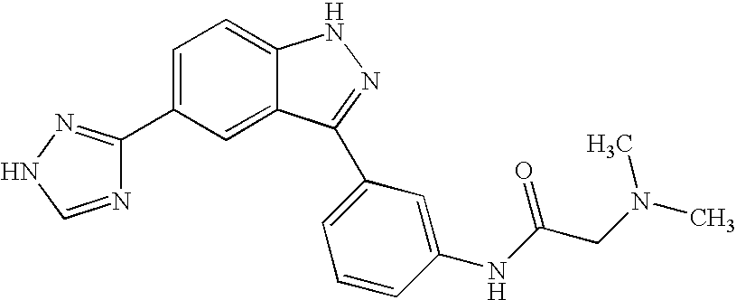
C1(C2=CC=C3C(=C2)C(C2=CC=CC(NC(CN(C)C)=O)=C2)=NN3)=NNC=N1
